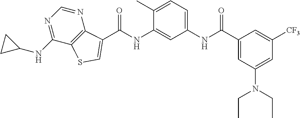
C(NC1=CC(NC(C2=CC(N(CC)CC)=CC([CF3])=C2)=O)=CC=C1C)(=O)C1=CSC2=C1N=CN=C2NC1CC1
